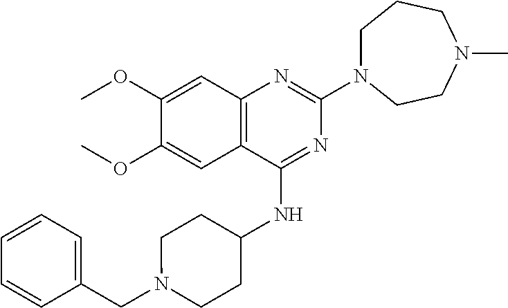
C1=CC=C(CN2CCC(NC3=NC(N4CCCN(C)CC4)=NC4=C3C=C(OC)C(OC)=C4)CC2)C=C1
